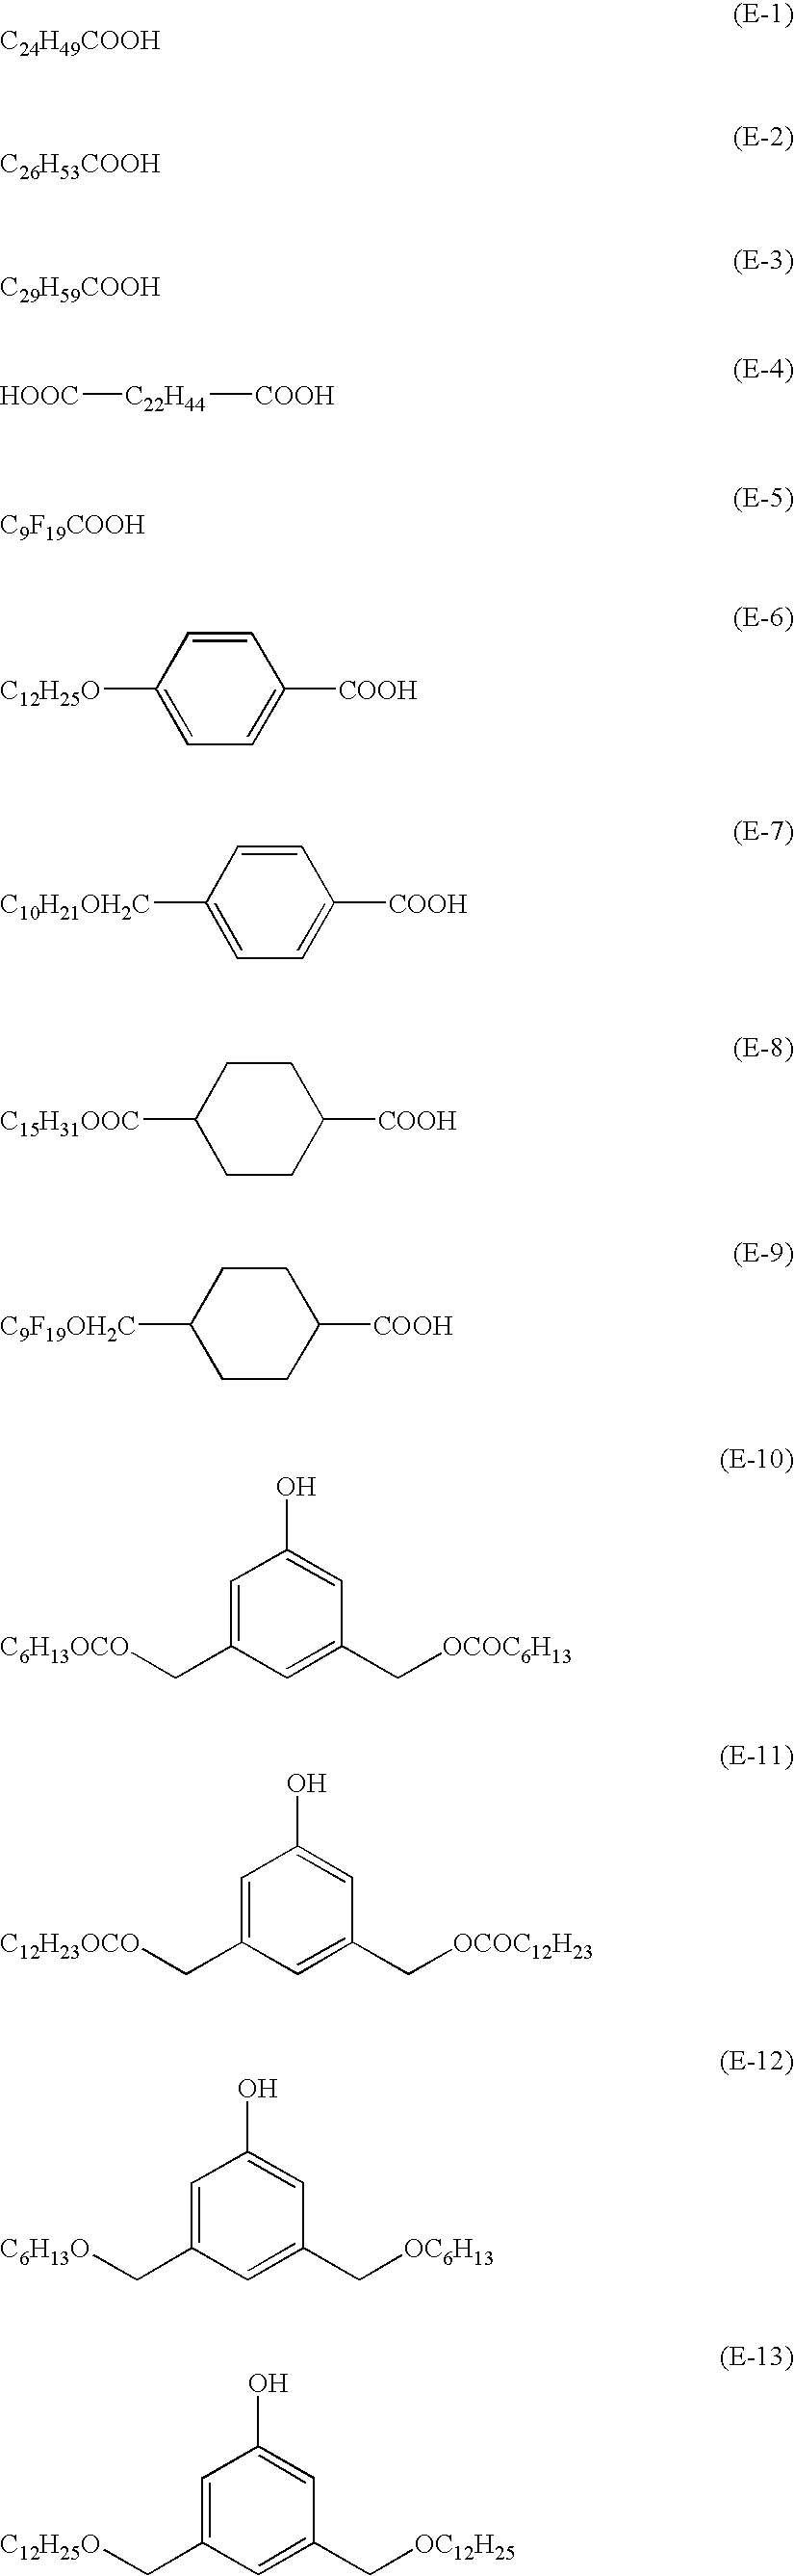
[C24H49COOH].[C26H53COOH].[C29H59COOH].[HOOC][C22H44][COOH].[C9F19COOH].[C12H25O]C1=CC=C([COOH])C=C1.[C10H21OH2C]C1=CC=C([COOH])C=C1.[C15H31OOC]C1CCC([COOH])CC1.[C9F19OH2C]C1CCC([COOH])CC1.C1=C(C[C6H13OCO])C=C(C[OCOC6H13])C=C1O.C1=C(C[C12H23OCO])C=C(C[OCOC12H23])C=C1O.C1=C(C[C6H13O])C=C(C[OC6H13])C=C1O.C1=C(C[C12H25O])C=C(C[OC12H25])C=C1O
